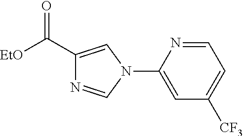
C1=NC(N2C=NC(C(=O)[EtO])=C2)=CC([CF3])=C1
